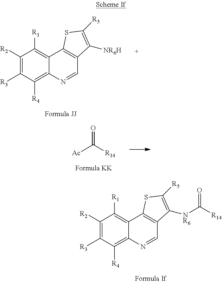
C1([R2])=C([R3])C([R4])=C2C(=C1[R1])C1=C(C=N2)C([NR6H])=C([R5])S1.[Ac]C([R14])=O.C1([R2])=C([R3])C([R4])=C2C(=C1[R1])C1=C(C=N2)C([NR6]C([R14])=O)=C([R5])S1
